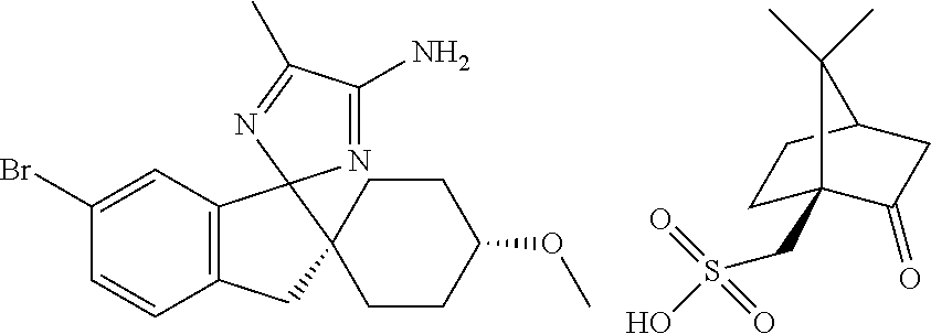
C1(Br)=CC2=C(C=C1)CC1(CCC(OC)CC1)C21N=C(N)C(C)=N1.C1C2(CS(=O)(=O)O)C(=O)CC(C1)C2(C)C
